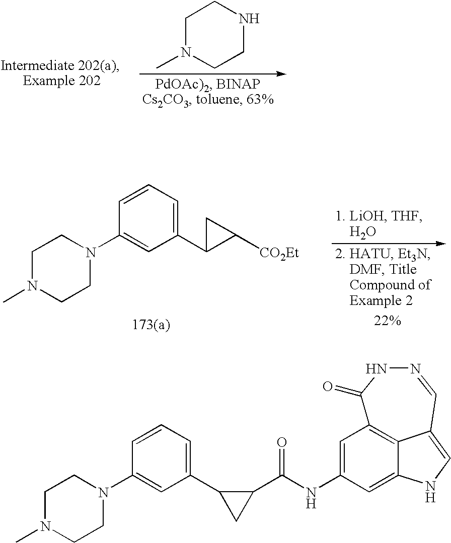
C1N(C)CCNC1.C1=CC=C(C2C([CO2Et])C2)C=C1N1CCN(C)CC1.C1=C(NC(C2C(C3=CC=CC(N4CCN(C)CC4)=C3)C2)=O)C=C2NC=C3C2=C1C(=O)NN=C3
